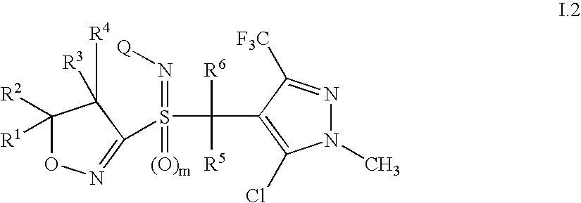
S(=N[Q])(=[(O)m])(C([R6])([R5])C1=C(Cl)N(C)N=C1[F3C])C1=NOC([R2])([R1])C1([R4])[R3]
